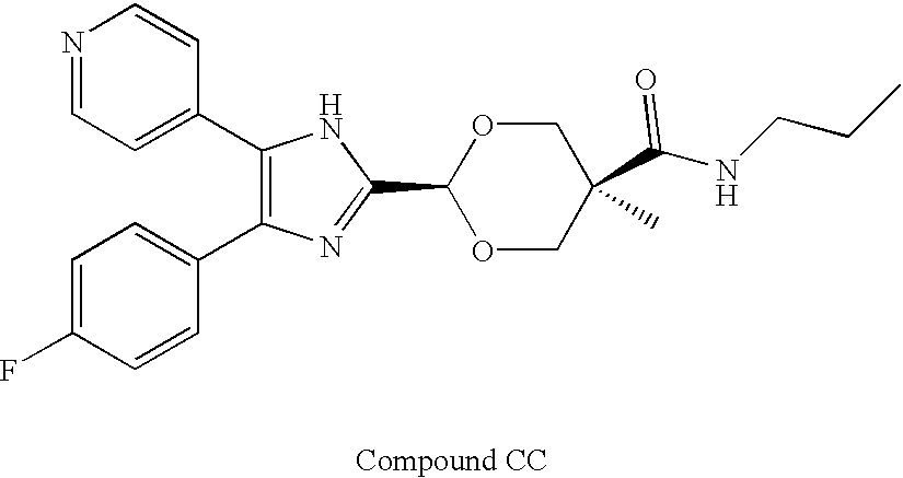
C1(C2=CC=NC=C2)=C(C2=CC=C(F)C=C2)N=C(C2OCC(C(=O)NCCC)(C)CO2)N1
